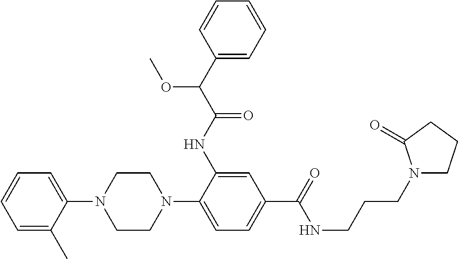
C1=CC=C(C)C(N2CCN(C3=CC=C(C(=O)NCCCN4CCCC4=O)C=C3NC(C(C3=CC=CC=C3)OC)=O)CC2)=C1
